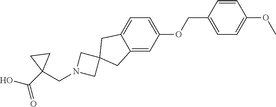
C1=CC(COC2=CC=C3C(=C2)CC2(C3)CN(CC3(C(O)=O)CC3)C2)=CC=C1OC
